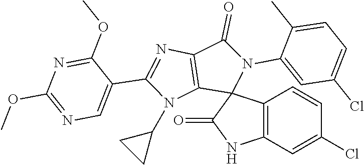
C1(OC)=NC=C(C2=NC3=C(N2C2CC2)C2(N(C4=CC(Cl)=CC=C4C)C3=O)C3=C(C=C(Cl)C=C3)NC2=O)C(OC)=N1
